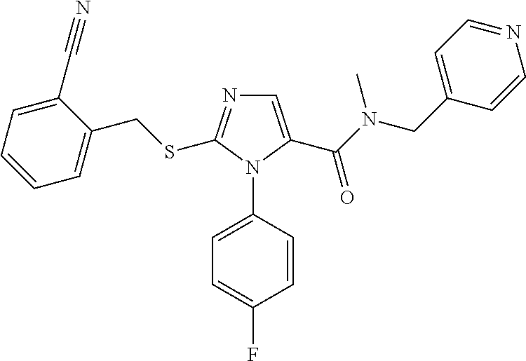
C1=CC=C(C#N)C(CSC2=NC=C(C(N(CC3=CC=NC=C3)C)=O)N2C2=CC=C(F)C=C2)=C1
